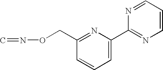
C1=CC=C(C2=NC=CC=N2)N=C1CON=C
